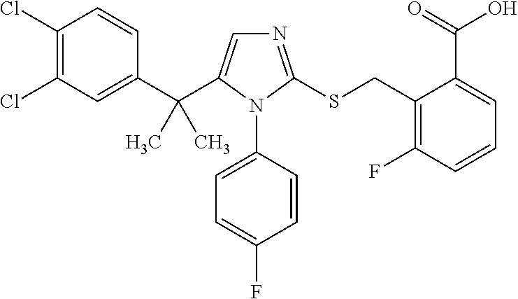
C1(C(C2=CN=C(SCC3=C(F)C=CC=C3C(=O)O)N2C2=CC=C(F)C=C2)(C)C)=CC(Cl)=C(Cl)C=C1
